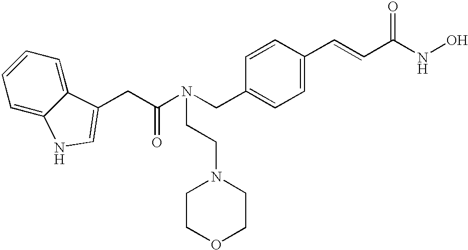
C(C1=CC=C(C=CC(NO)=O)C=C1)N(C(CC1=CNC2=CC=CC=C21)=O)CCN1CCOCC1
